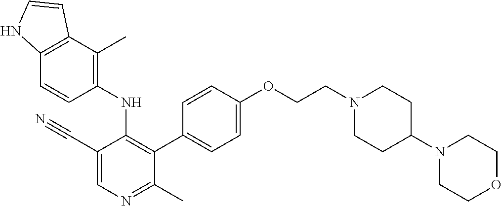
C1(NC2=C(C3=CC=C(OCCN4CCC(N5CCOCC5)CC4)C=C3)C(C)=NC=C2C#N)=C(C)C2=C(C=C1)NC=C2
